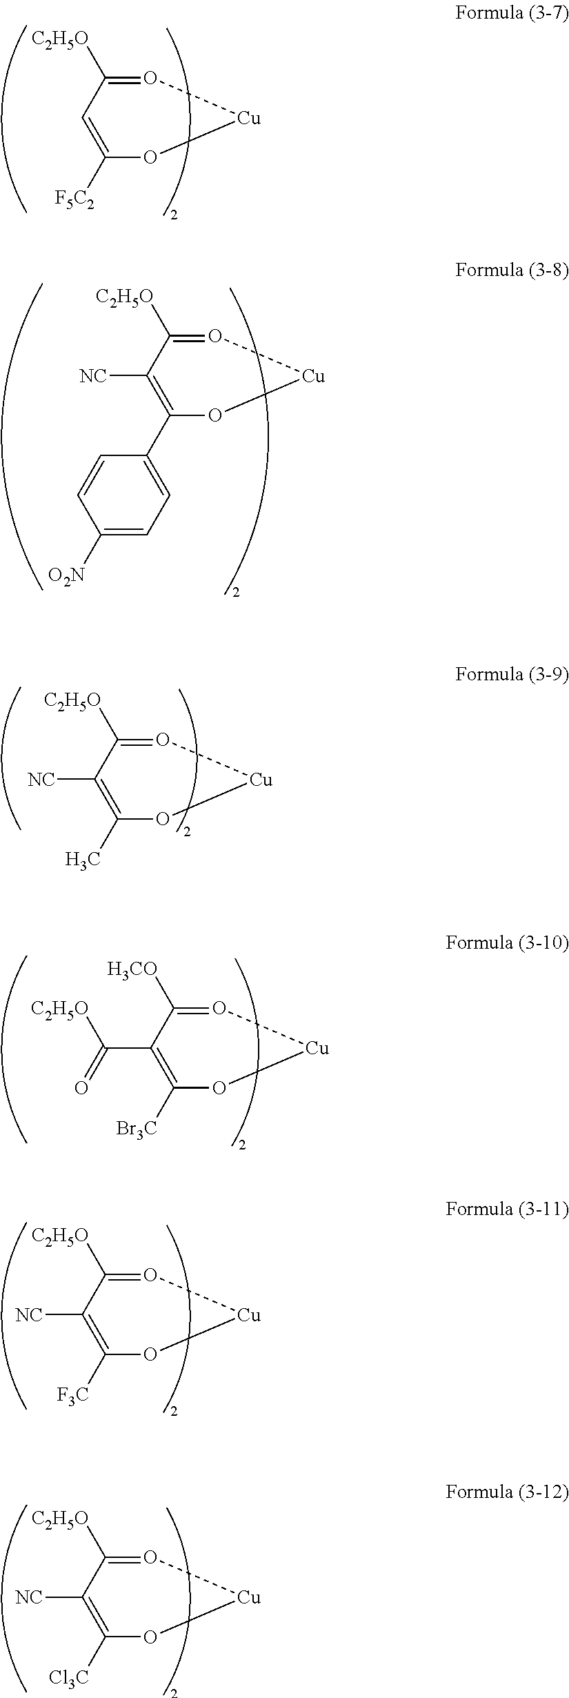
O1=C([C2H5O])C=C([F5C2])O[Cu]1.O1=C([C2H5O])C([NC])=C(C2=CC=C([O2N])C=C2)O[Cu]1.O1=C([C2H5O])C([NC])=C(C)O[Cu]1.O1=C([H3CO])C(C(=O)[C2H5O])=C([Br3C])O[Cu]1.O1=C([C2H5O])C([NC])=C([F3C])O[Cu]1.O1=C([C2H5O])C([NC])=C([Cl3C])O[Cu]1
